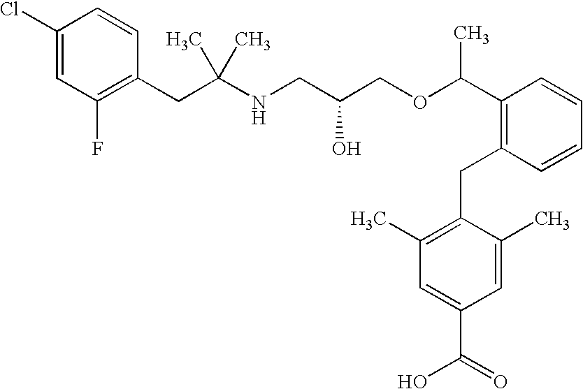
C1(Cl)=CC(F)=C(CC(NCC(COC(C2=C(CC3=C(C)C=C(C(=O)O)C=C3C)C=CC=C2)C)O)(C)C)C=C1
